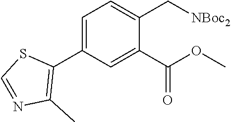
C1=C(C2=C(C)N=CS2)C=C(C(OC)=O)C(C[NBoc2])=C1
